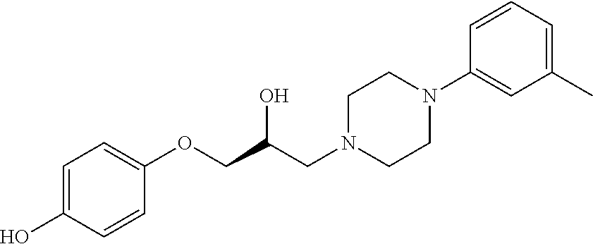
C1=C(O)C=CC(OCC(CN2CCN(C3=CC(C)=CC=C3)CC2)O)=C1
